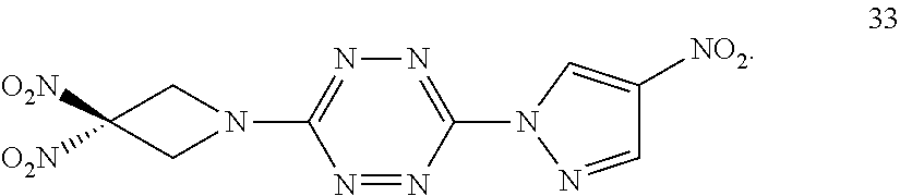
N1=NC(N2N=CC([NO2])=C2)=NN=C1N1CC([O2N])([O2N])C1
